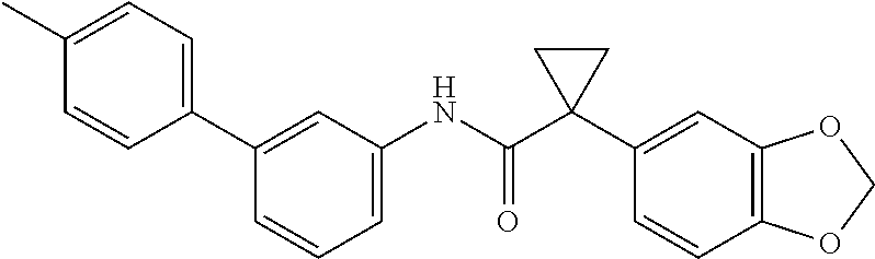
C1=C(NC(C2(C3=CC4=C(C=C3)OCO4)CC2)=O)C=C(C2=CC=C(C)C=C2)C=C1
